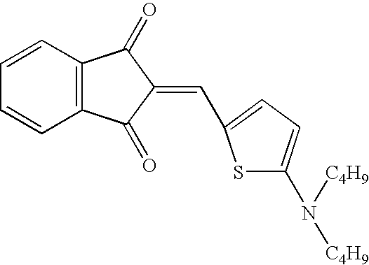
C(=C1C(=O)C2=C(C=CC=C2)C1=O)C1=CC=C(N([C4H9])[C4H9])S1
